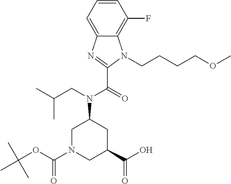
C12=C(F)C=CC=C1N=C(C(=O)N(CC(C)C)C1CN(C(OC(C)(C)C)=O)CC(C(O)=O)C1)N2CCCCOC
